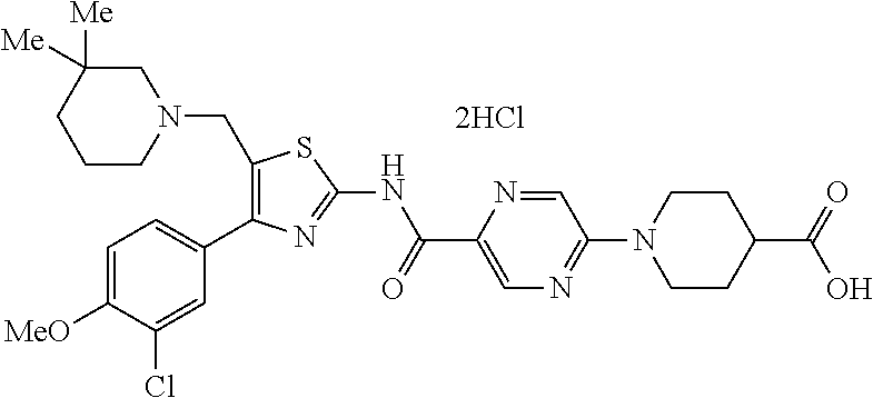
C1=C([MeO])C(Cl)=CC(C2=C(CN3CC([Me])([Me])CCC3)SC(NC(C3=CN=C(N4CCC(C(=O)O)CC4)C=N3)=O)=N2)=C1.[2HCl]
